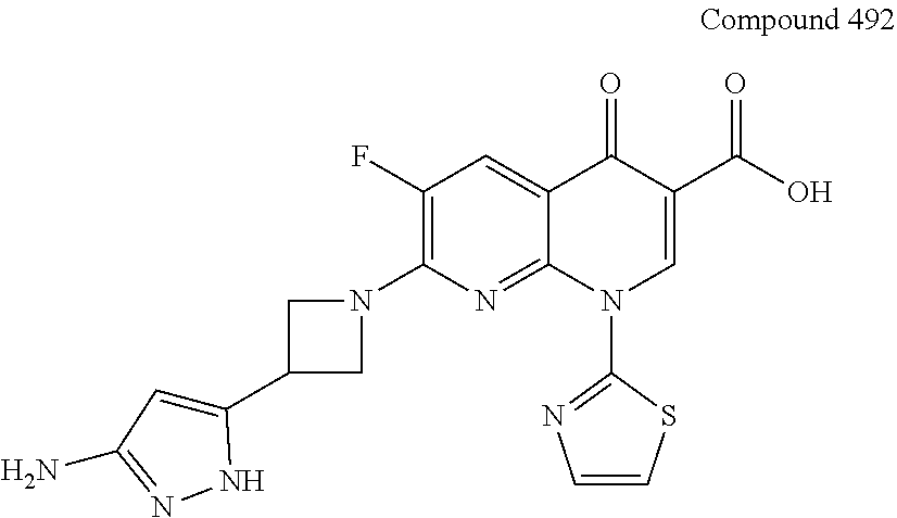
C1(F)=C(N2CC(C3=CC(N)=NN3)C2)N=C2C(=C1)C(=O)C(C(O)=O)=CN2C1=NC=CS1
